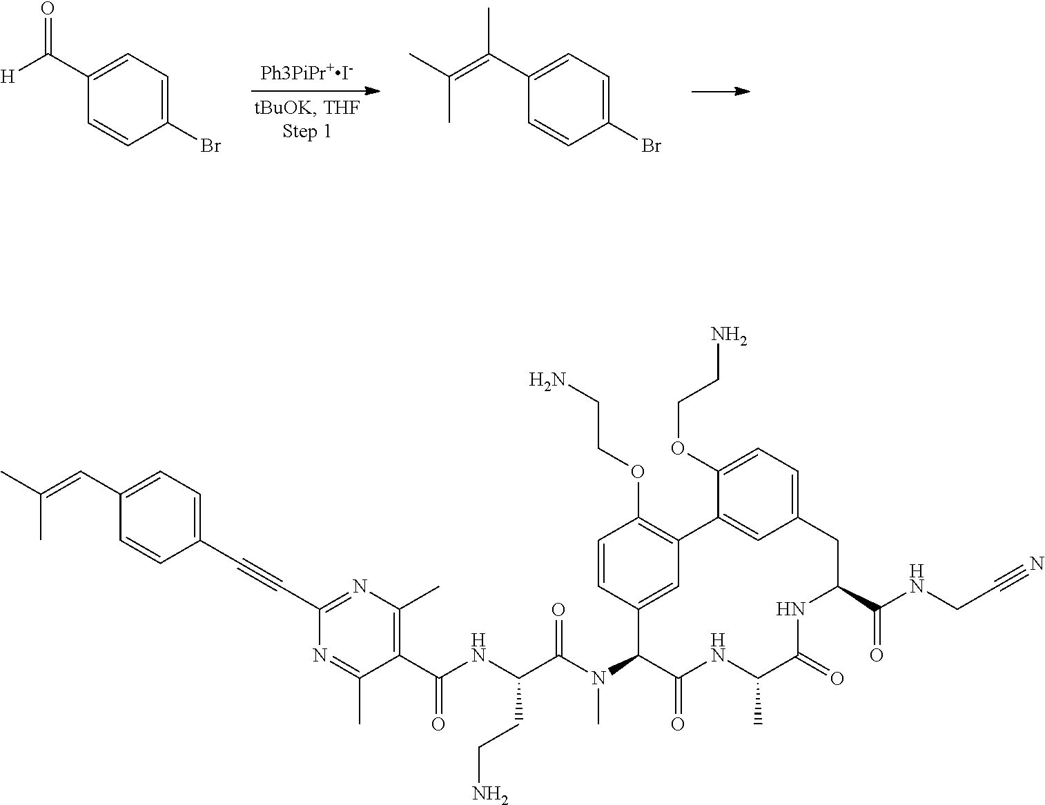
C1(C([H])=O)=CC=C(Br)C=C1.C1(C(=C(C)C)C)=CC=C(Br)C=C1.C1(C(NC(C(N(C2C(=O)NC(C)C(=O)NC(C(NCC#N)=O)CC3=CC=C(OCCN)C(=C3)C3=C(OCCN)C=CC2=C3)C)=O)CCN)=O)=C(C)N=C(C#CC2=CC=C(C=C(C)C)C=C2)N=C1C
